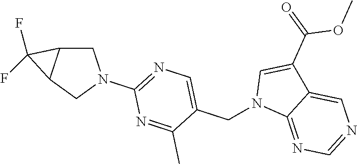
C1C2C(CN1C1=NC=C(CN3C4=NC=NC=C4C(C(=O)OC)=C3)C(C)=N1)C2(F)F
